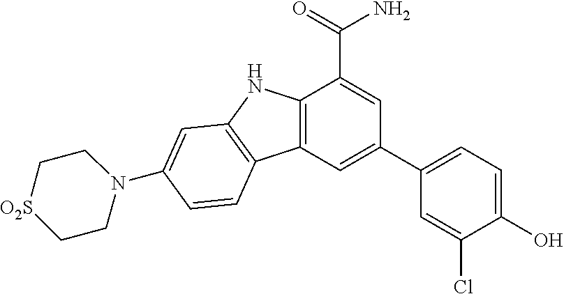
C12=C(C=C(C3=CC=C(O)C(Cl)=C3)C=C1C(=O)N)C1=C(N2)C=C(N2CC[O2S]CC2)C=C1
